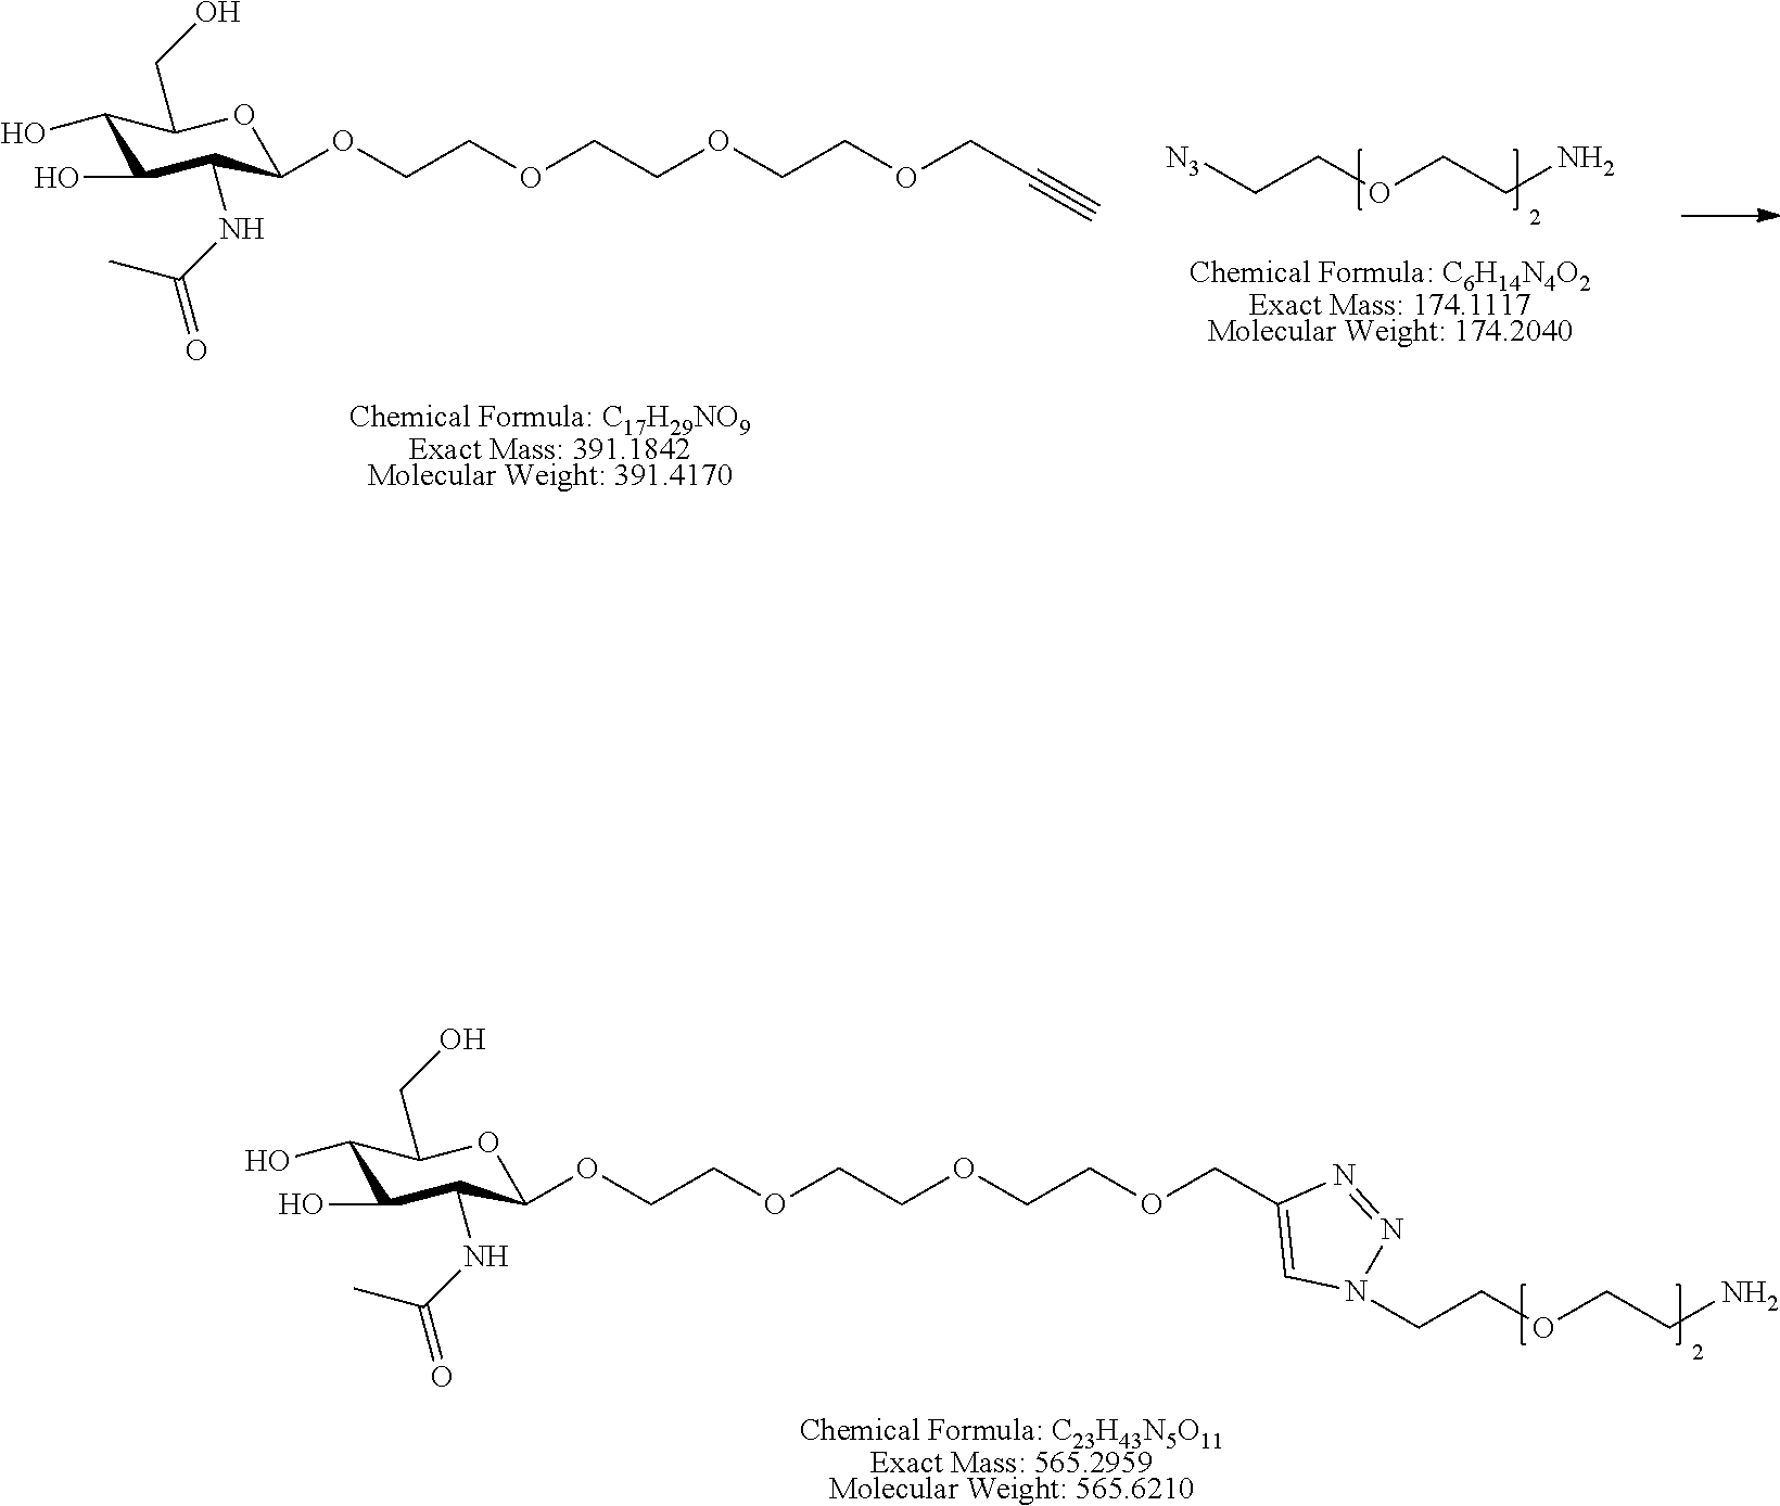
[Chemical Formula: C23H43N5O11Exact Mass: 565.2959Molecular Weight: 565.6210].C1(O)C(O)C(NC(=O)C)C(OCCOCCOCCOCC2=CN(CCOCCN)N=N2)OC1CO.C1(O)C(O)C(NC(=O)C)C(OCCOCCOCCOCC#C)OC1CO.[Chemical Formula: C17H29NO9Exact Mass: 391.1842Molecular Weight: 391.4170].[N3]CCOCCN.[Chemical Formula: C6H14N4O2Exact Mass: 174.1117Molecular Weight: 174.2040]
